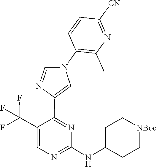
C1(NC2CC[NBoc]CC2)=NC=C(C(F)(F)F)C(C2=CN(C3=C(C)N=C([CN])C=C3)C=N2)=N1
